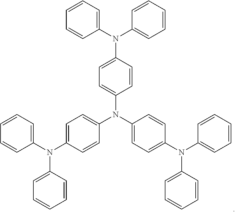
C1(N(C2=CC=CC=C2)C2=CC=C(N(C3=CC=C(N(C4=CC=CC=C4)C4=CC=CC=C4)C=C3)C3=CC=C(N(C4=CC=CC=C4)C4=CC=CC=C4)C=C3)C=C2)=CC=CC=C1
